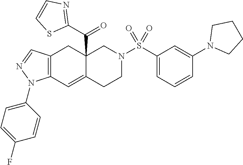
C12=C(C=C3C(C(C4=NC=CS4)=O)(C1)CN(S(C1=CC=CC(N4CCCC4)=C1)(=O)=O)CC3)N(C1=CC=C(F)C=C1)N=C2
